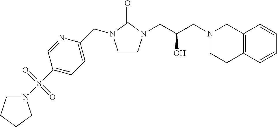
C1CN(CC(CN2CCC3=C(C2)C=CC=C3)O)C(=O)N1CC1=CC=C(S(N2CCCC2)(=O)=O)C=N1
